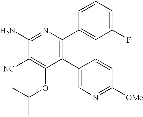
C1(C2=CN=C([OMe])C=C2)=C(C2=CC(F)=CC=C2)N=C(N)C([NC])=C1OC(C)C
